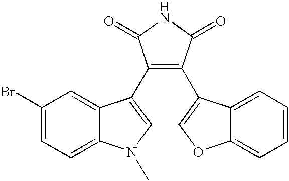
C1(Br)=CC=C2C(=C1)C(C1=C(C3=COC4=CC=CC=C43)C(=O)NC1=O)=CN2C
